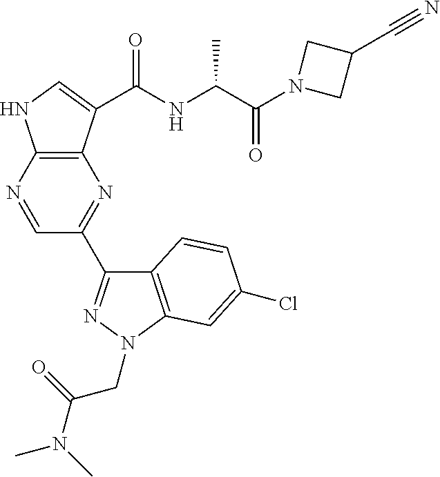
C1=NC2=C(N=C1C1=NN(CC(N(C)C)=O)C3=C1C=CC(Cl)=C3)C(C(NC(C(N1CC(C#N)C1)=O)C)=O)=CN2
